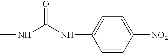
N(C(NC)=O)C1=CC=C([NO2])C=C1
